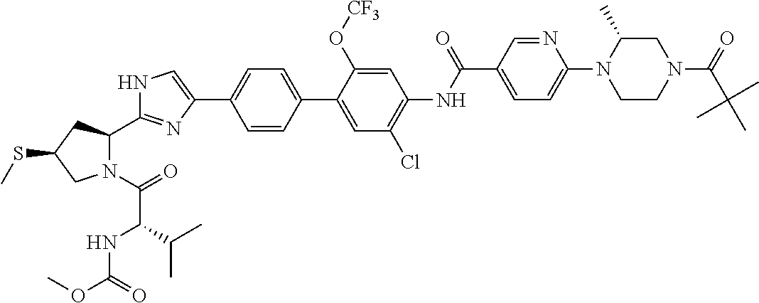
N1C=C(C2=CC=C(C3=CC(Cl)=C(NC(C4=CC=C(N5CCN(C(C(C)(C)C)=O)CC5C)N=C4)=O)C=C3O[CF3])C=C2)N=C1C1N(C(=O)C(NC(OC)=O)C(C)C)CC(SC)C1
